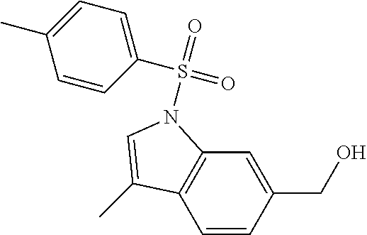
C1=CC(CO)=CC2=C1C(C)=CN2S(=O)(C1=CC=C(C)C=C1)=O
